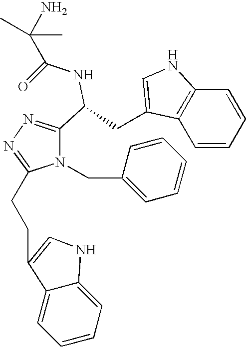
N1(CC2=CC=CC=C2)C(CCC2=CNC3=CC=CC=C32)=NN=C1C(CC1=CNC2=C1C=CC=C2)NC(C(C)(C)N)=O
